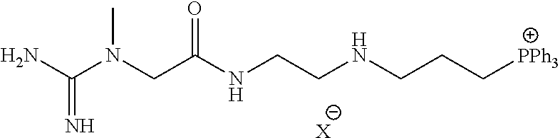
NC(N(CC(NCCNCCC[PPh3])=O)C)=N.[X]
